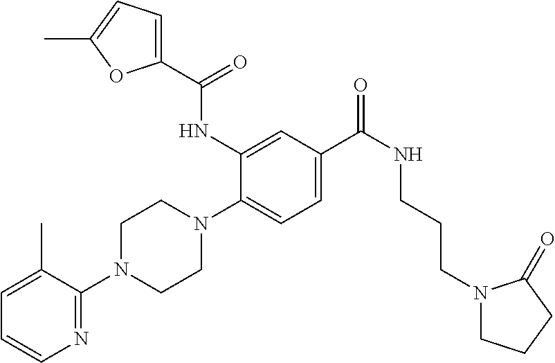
C1=C(C)C(N2CCN(C3=CC=C(C(NCCCN4CCCC4=O)=O)C=C3NC(C3=CC=C(C)O3)=O)CC2)=NC=C1
